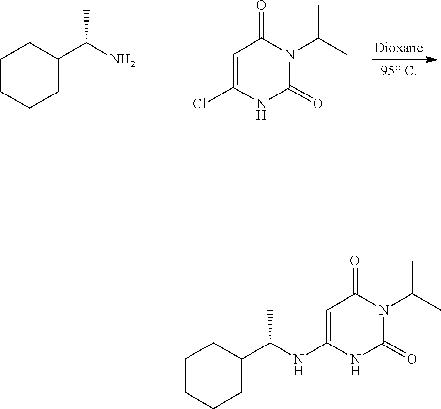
C1=C(Cl)NC(=O)N(C(C)C)C1=O.C1CCCC(C(N)C)C1.C1=C(NC(C2CCCCC2)C)NC(=O)N(C(C)C)C1=O
